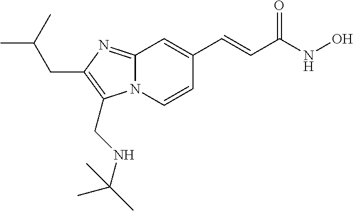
N12C(=NC(CC(C)C)=C1CNC(C)(C)C)C=C(C=CC(NO)=O)C=C2
